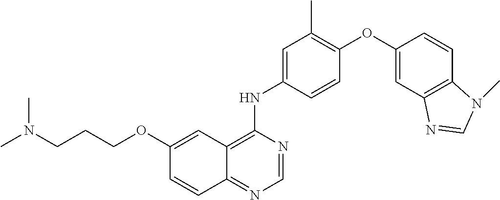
C1=CC(NC2=C3C(=NC=N2)C=CC(OCCCN(C)C)=C3)=CC(C)=C1OC1=CC2=C(C=C1)N(C)C=N2
